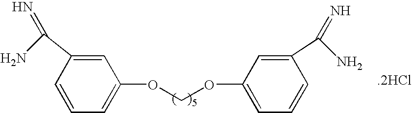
C1=CC=C(OCOC2=CC=CC(C(=N)N)=C2)C=C1C(N)=N.[.2HCl]
